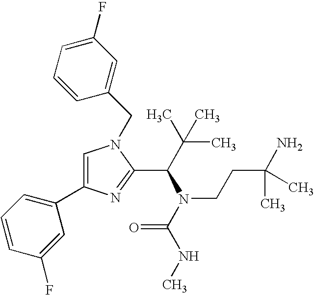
C1=C(C2=CC=CC(F)=C2)N=C(C(C(C)(C)C)N(C(=O)NC)CCC(N)(C)C)N1CC1=CC(F)=CC=C1
